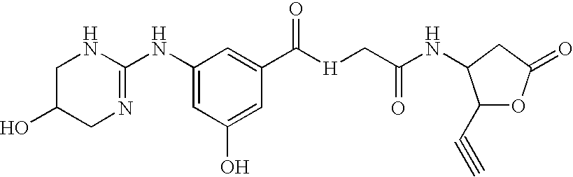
C1(NC2=NCC(O)CN2)=CC(O)=CC(C([H]CC(NC2C(C#C)OC(=O)C2)=O)=O)=C1
